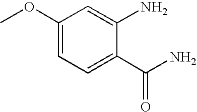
C1(OC)=CC=C(C(N)=O)C(N)=C1
